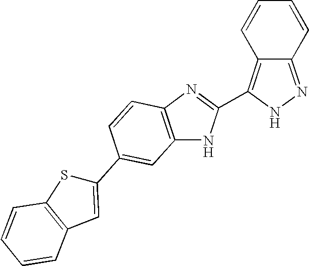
C1=CC2=C(C3=NC4=C(N3)C=C(C3=CC5=C(S3)C=CC=C5)C=C4)NN=C2C=C1
